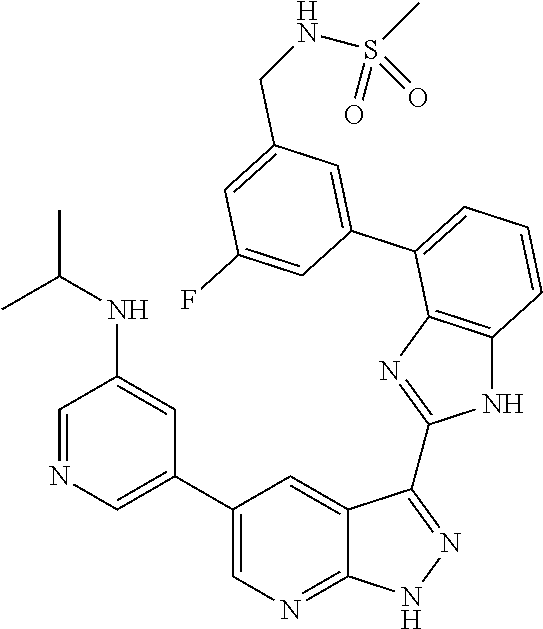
C1=C(C2=CC=CC3=C2N=C(C2=NNC4=NC=C(C5=CN=CC(NC(C)C)=C5)C=C42)N3)C=C(F)C=C1CNS(=O)(C)=O
